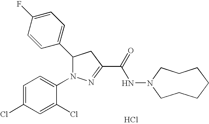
C1(C2N(C3=CC=C(Cl)C=C3Cl)N=C(C(=O)NN3CCCCCCC3)C2)=CC=C(F)C=C1.Cl
